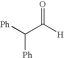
[Ph]C([Ph])C([H])=O
